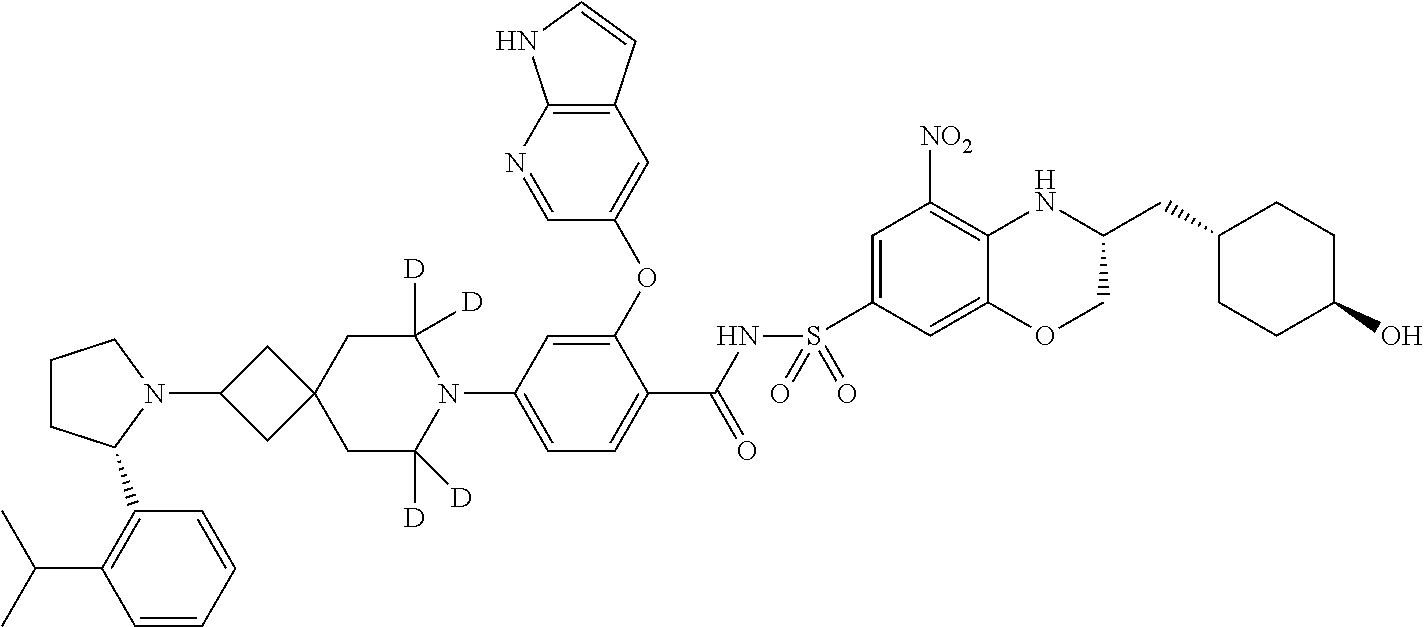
C1CC(C2=C(C(C)C)C=CC=C2)N(C2CC3(C2)CC([D])([D])N(C2=CC=C(C(NS(C4=CC([NO2])=C5C(=C4)OCC(CC4CCC(O)CC4)N5)(=O)=O)=O)C(OC4=CC5=C(N=C4)NC=C5)=C2)C([D])([D])C3)C1
